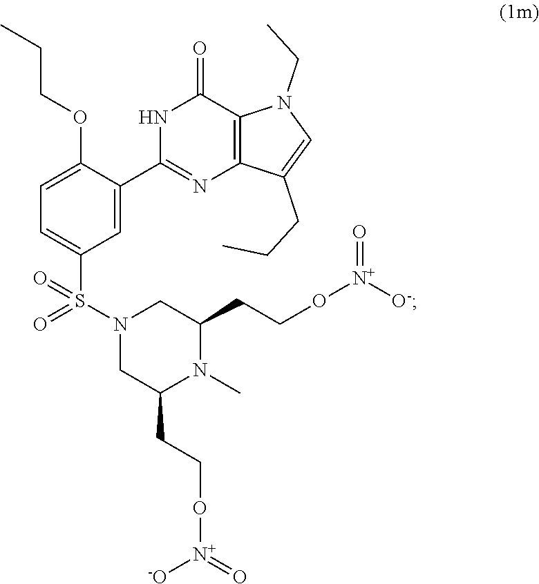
C1=C(OCCC)C(C2=NC3=C(C(=O)N2)N(CC)C=C3CCC)=CC(S(N2CC(CCO[N+](=O)[-O])N(C)C(CCO[N+]([O-])=O)C2)(=O)=O)=C1
